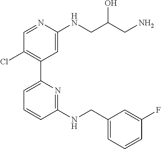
C1=NC(NCC(CN)O)=CC(C2=CC=CC(NCC3=CC=CC(F)=C3)=N2)=C1Cl
